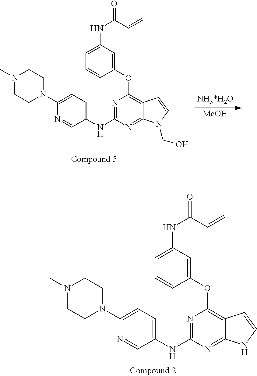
N1=C(NC2=CC=C(N3CCN(C)CC3)N=C2)N=C2C(=C1OC1=CC(NC(C=C)=O)=CC=C1)C=CN2.N1=C(NC2=CC=C(N3CCN(C)CC3)N=C2)N=C2C(=C1OC1=CC(NC(C=C)=O)=CC=C1)C=CN2CO.[MeOH]
